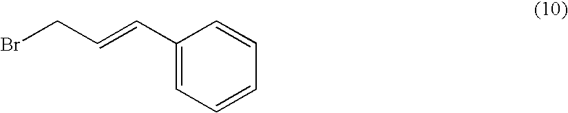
C1(C=CCBr)=CC=CC=C1
